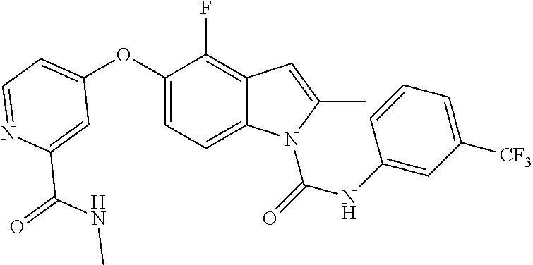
C1=C(C(=O)NC)N=CC=C1OC1=CC=C2C(=C1F)C=C(C)N2C(=O)NC1=CC([CF3])=CC=C1
